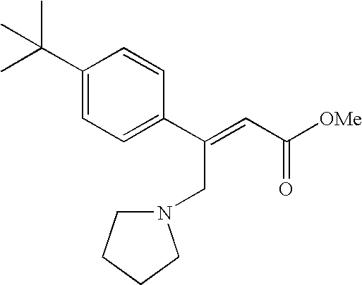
[OMe]C(C=C(C1=CC=C(C(C)(C)C)C=C1)CN1CCCC1)=O
